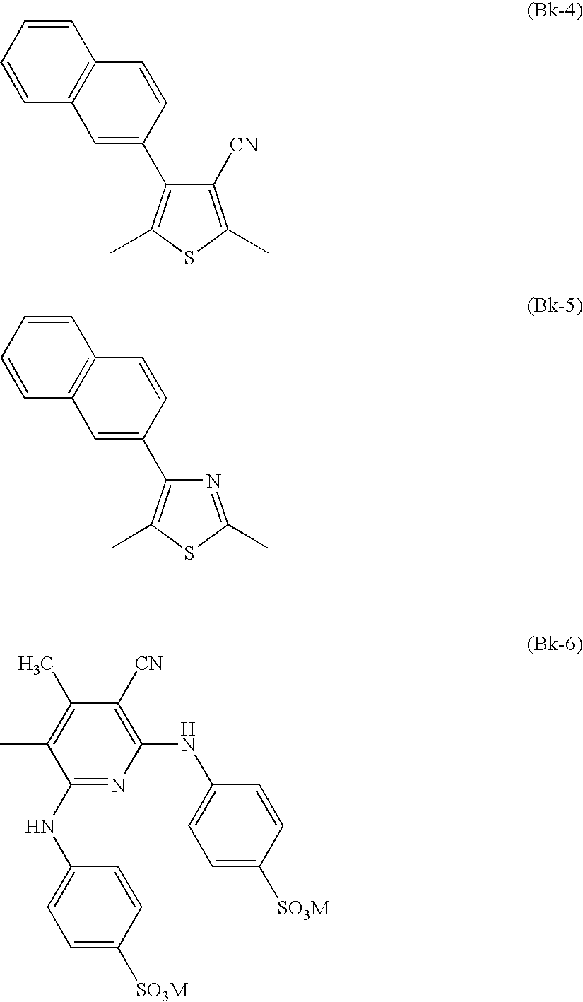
C1=CC=CC2=C1C=CC(C1=C(C)SC(C)=C1[CN])=C2.C1=CC=CC2=C1C=CC(C1=C(C)SC(C)=N1)=C2.C1(C)=C(C)C(NC2=CC=C([SO3M])C=C2)=NC(NC2=CC=C([SO3M])C=C2)=C1[CN]
